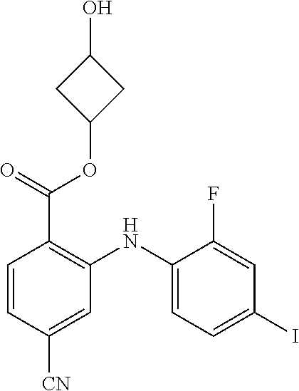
C1(F)=CC(I)=CC=C1NC1=C(C(=O)OC2CC(O)C2)C=CC([CN])=C1
